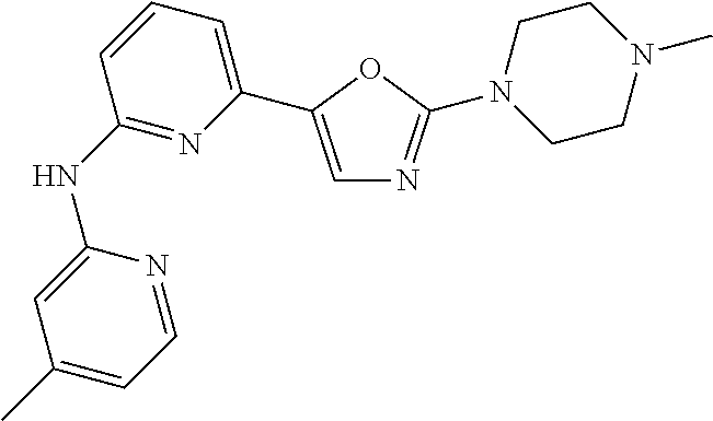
C1(NC2=NC(C3=CN=C(N4CCN(C)CC4)O3)=CC=C2)=CC(C)=CC=N1
